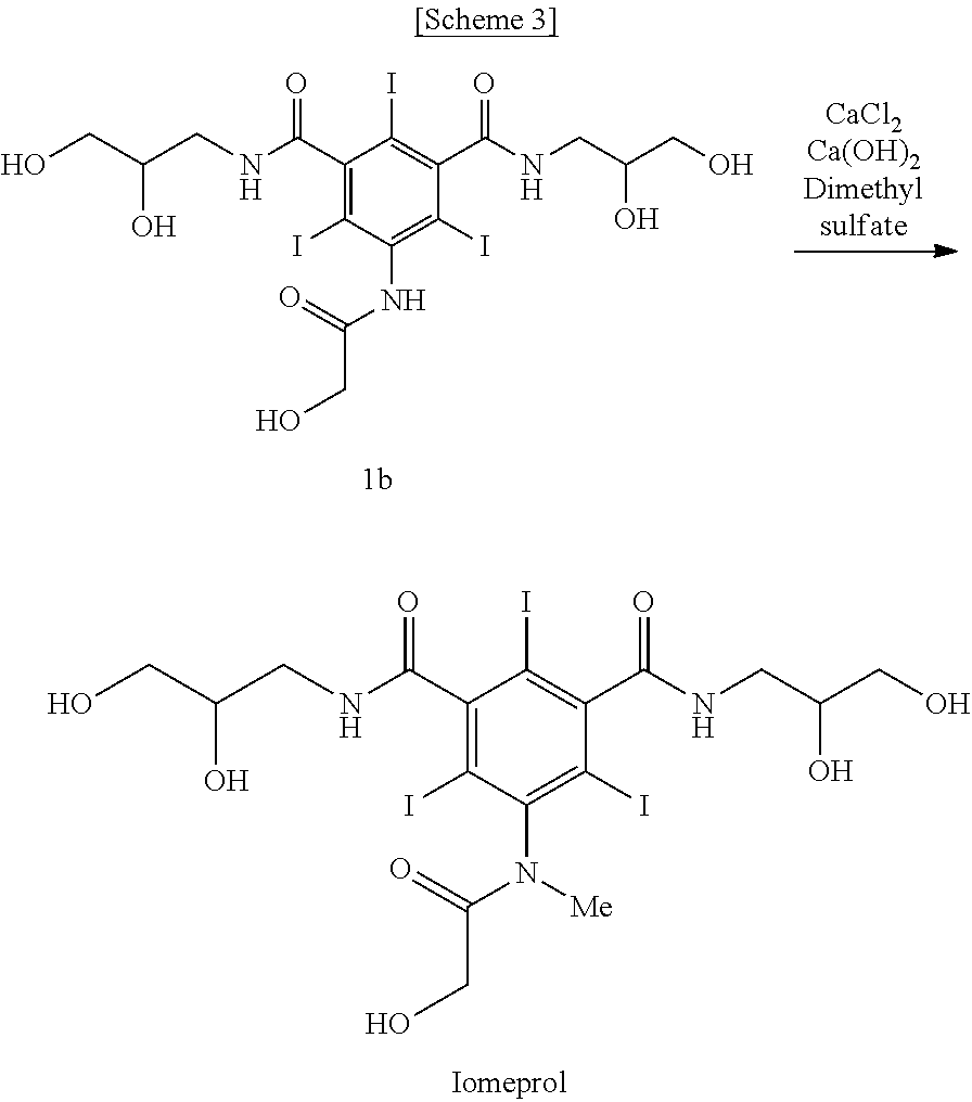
C1(C(NCC(CO)O)=O)=C(I)C(N(C(=O)CO)[Me])=C(I)C(C(NCC(CO)O)=O)=C1I.C1(C(NCC(CO)O)=O)=C(I)C(NC(=O)CO)=C(I)C(C(NCC(CO)O)=O)=C1I
